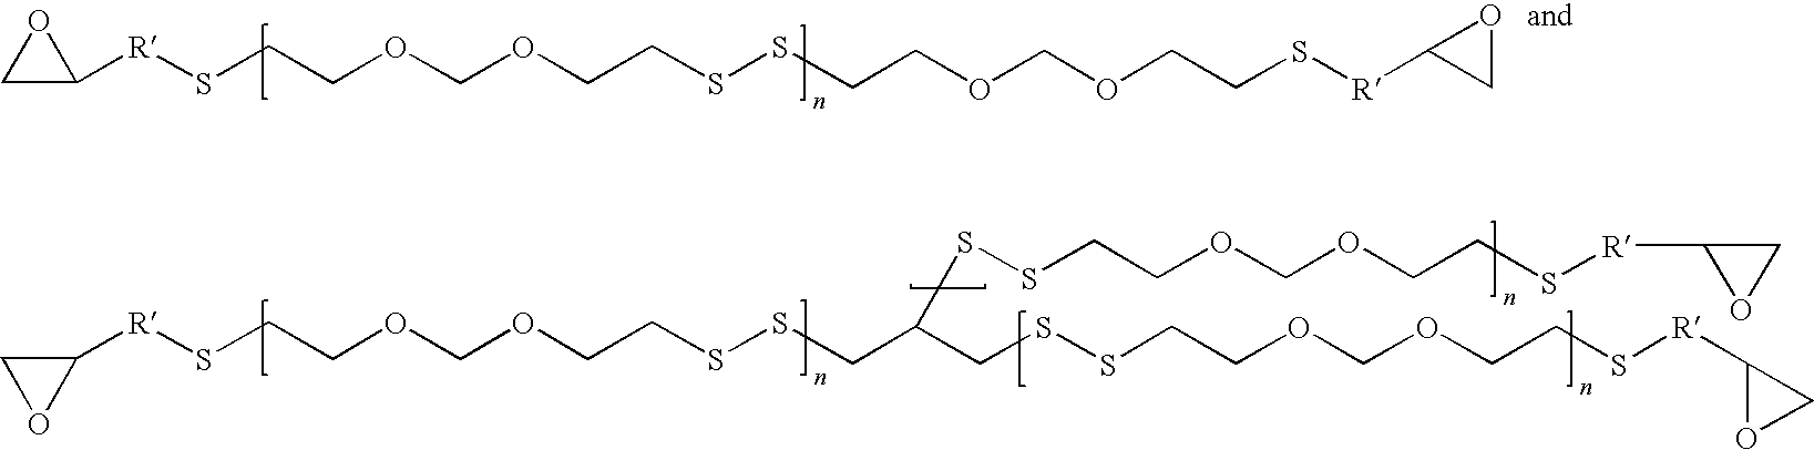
C1([R]SCCOCOCCSSCCOCOCCS[R]C2CO2)OC1.C1([R]SCCOCOCCSSCC(CSSCCOCOCCS[R]C2OC2)SSCCOCOCCS[R]C2OC2)CO1
